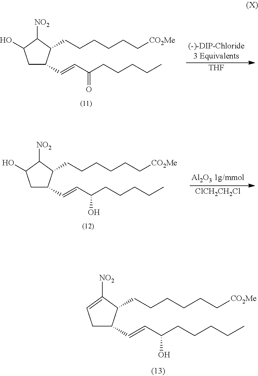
C1C(C=CC(CCCCC)O)C(CCCCCC[CO2Me])C([NO2])=C1.C1C(C=CC(CCCCC)=O)C(CCCCCC[CO2Me])C([NO2])C1O.[THF].C1C(C=CC(CCCCC)O)C(CCCCCC[CO2Me])C([NO2])C1O.[ClCH2CH2Cl]
